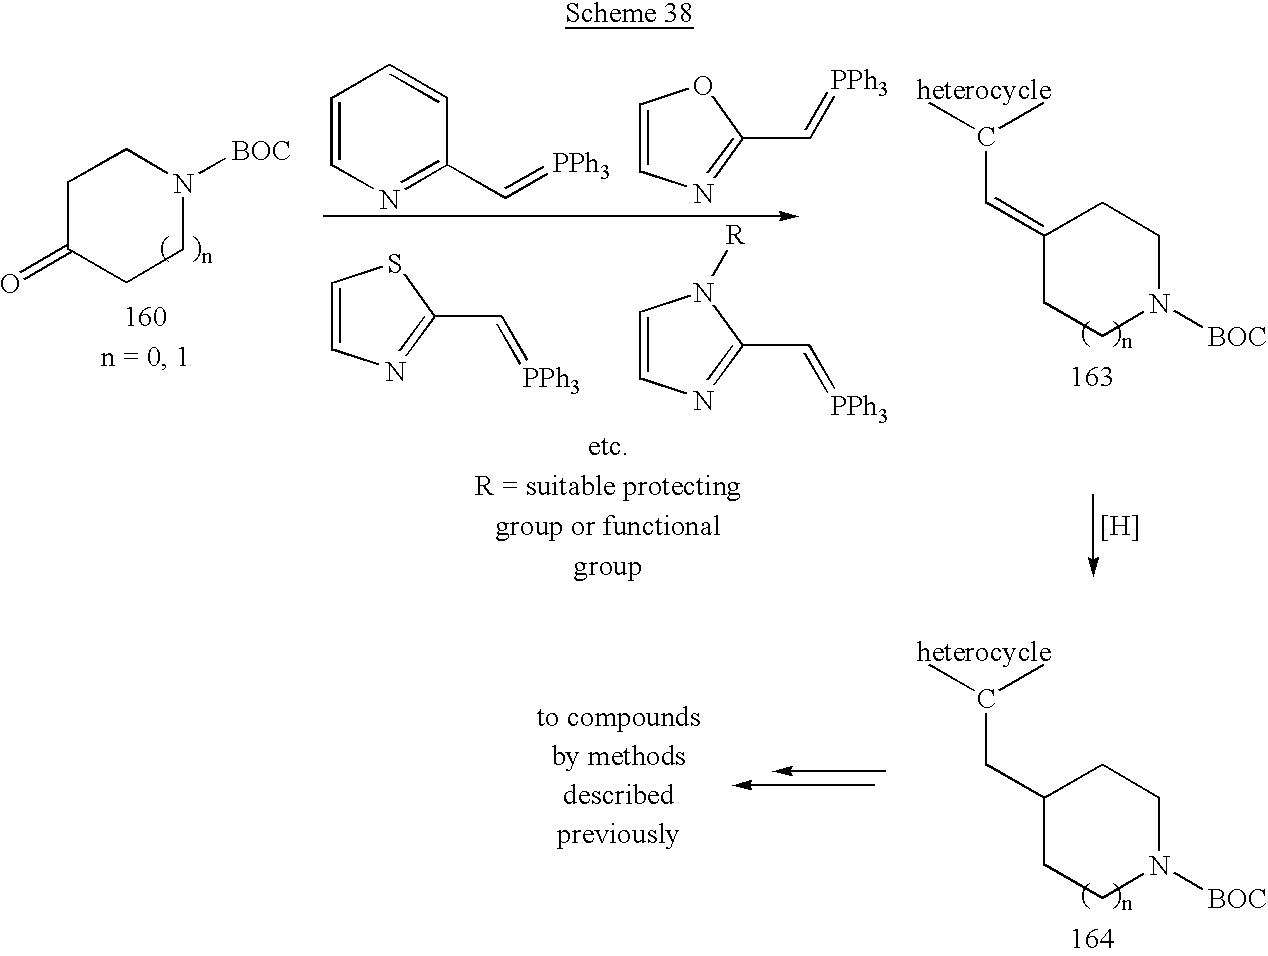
[H].C1C(=O)CCN([BOC])C1.CC(C)C=C1CCN([BOC])CC1.C1=CN=C(C=[PPh3])C=C1.C1=CN=C(C=[PPh3])O1.C1=CN=C(C=[PPh3])N1[R].C1=CN=C(C=[PPh3])S1.CC(C)CC1CCN([BOC])CC1
